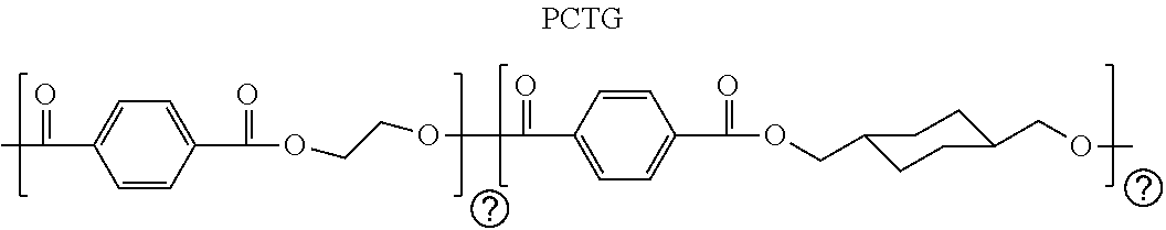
C1=CC(C(OCCOC(C2=CC=C(C(OCC3CCC(COC)CC3)=O)C=C2)=O)=O)=CC=C1C(C)=O
